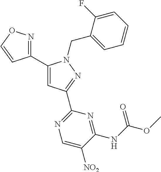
C1(C2=NOC=C2)=CC(C2=NC=C([NO2])C(NC(OC)=O)=N2)=NN1CC1=CC=CC=C1F
